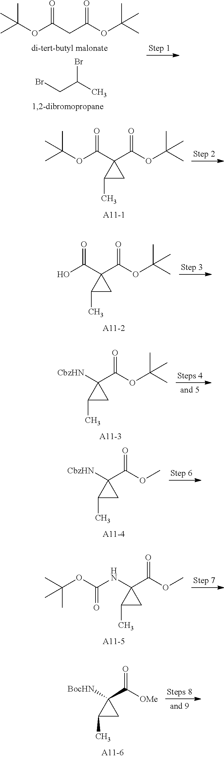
CC(OC(C1(C(OC(C)(C)C)=O)C(C)C1)=O)(C)C.OC(C1(C(OC(C)(C)C)=O)C(C)C1)=O.[CbzHN]C1(C(OC(C)(C)C)=O)C(C)C1.[CbzHN]C1(C(OC)=O)C(C)C1.C(NC1(C(OC)=O)C(C)C1)(OC(C)(C)C)=O.[BocHN]C1(C([OMe])=O)C(C)C1.CC(OC(CC(OC(C)(C)C)=O)=O)(C)C.BrCC(Br)C
